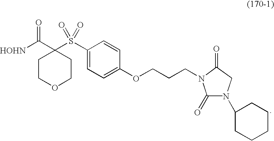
C1COCCC1(C([HOHN])=O)S(C1=CC=C(OCCCN2C(=O)N(C3CCCCC3)CC2=O)C=C1)(=O)=O
